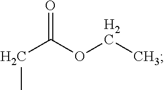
C(C(OCC)=O)C
